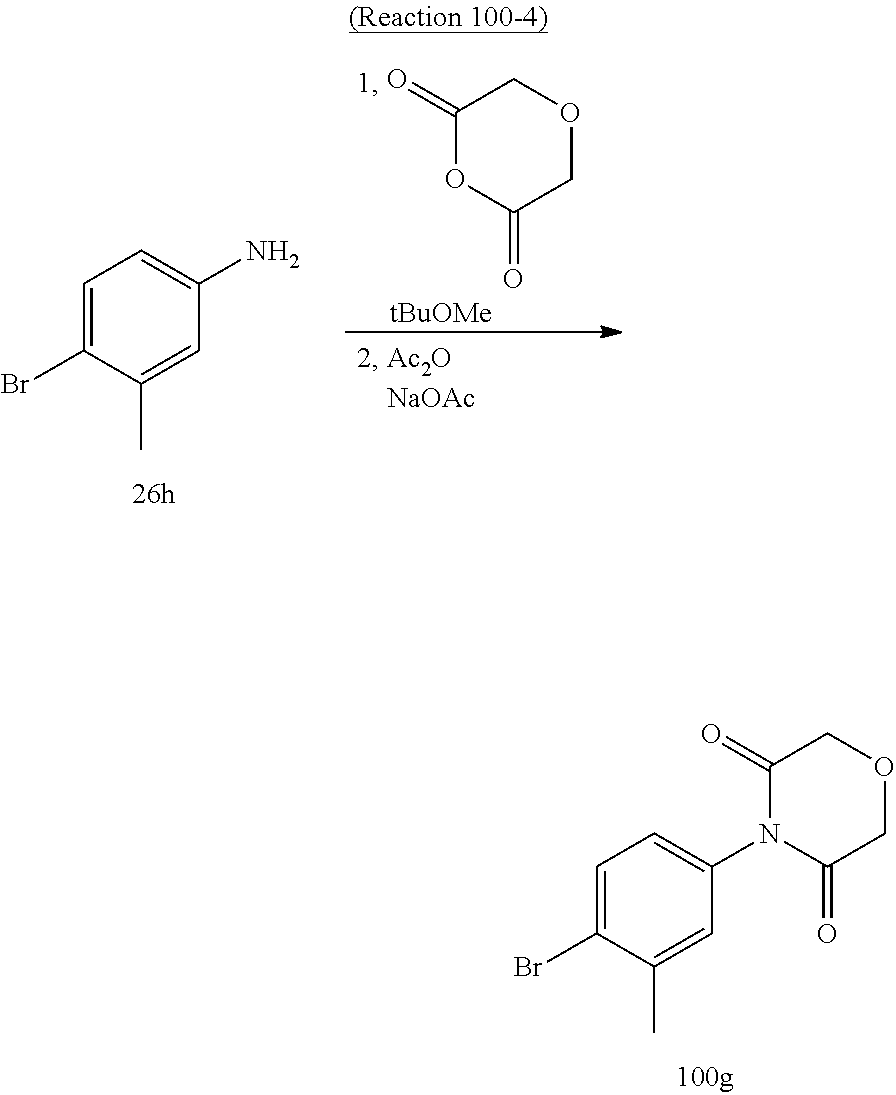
C1=C(Br)C(C)=CC(N)=C1.C1(=O)OC(=O)COC1.[tBuOMe].C1=C(Br)C(C)=CC(N2C(=O)COCC2=O)=C1
